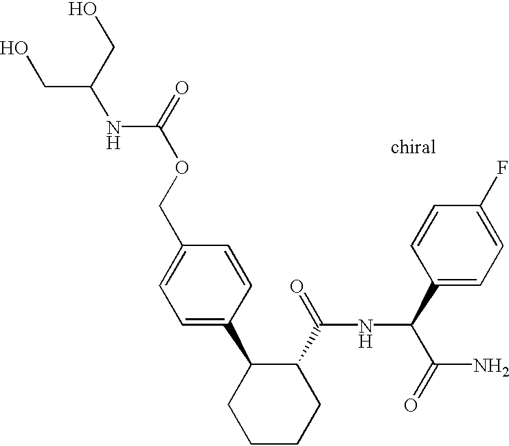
C1=C(C2CCCCC2C(=O)NC(C(N)=O)C2=CC=C(F)C=C2)C=CC(COC(=O)NC(CO)CO)=C1
